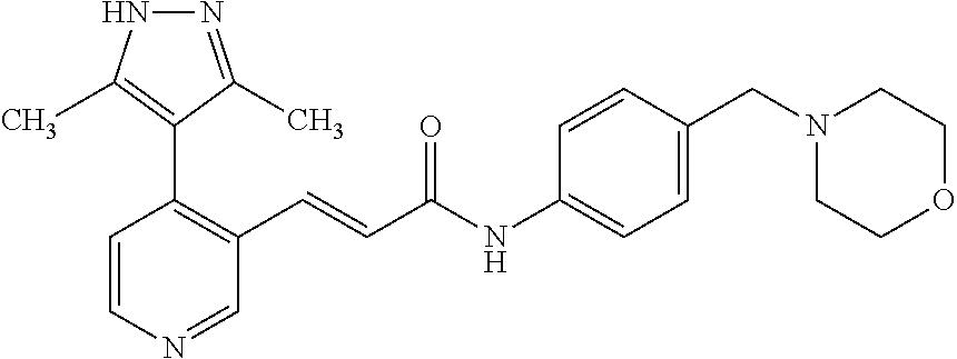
C1=CN=CC(C=CC(=O)NC2=CC=C(CN3CCOCC3)C=C2)=C1C1=C(C)NN=C1C
